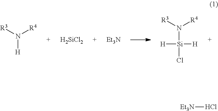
[R3]N([R4])[H].[R3]N([R4])[Si](Cl)([H])[H].[H2SiCl2].[Et3N].[Et3N]Cl
